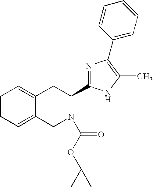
C1=CC=C2C(=C1)CC(C1=NC(C3=CC=CC=C3)=C(C)N1)N(C(OC(C)(C)C)=O)C2
